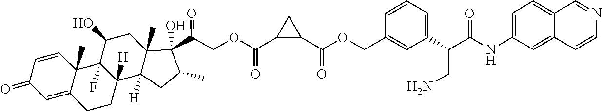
C1=CC2(C)C(=CC1=O)CCC1([H])C2(F)C(O)CC2(C)C1([H])CC(C)C2(C(=O)COC(C1CC1C(OCC1=CC(C(C(NC2=CC=C3C(=C2)C=CN=C3)=O)CN)=CC=C1)=O)=O)O
